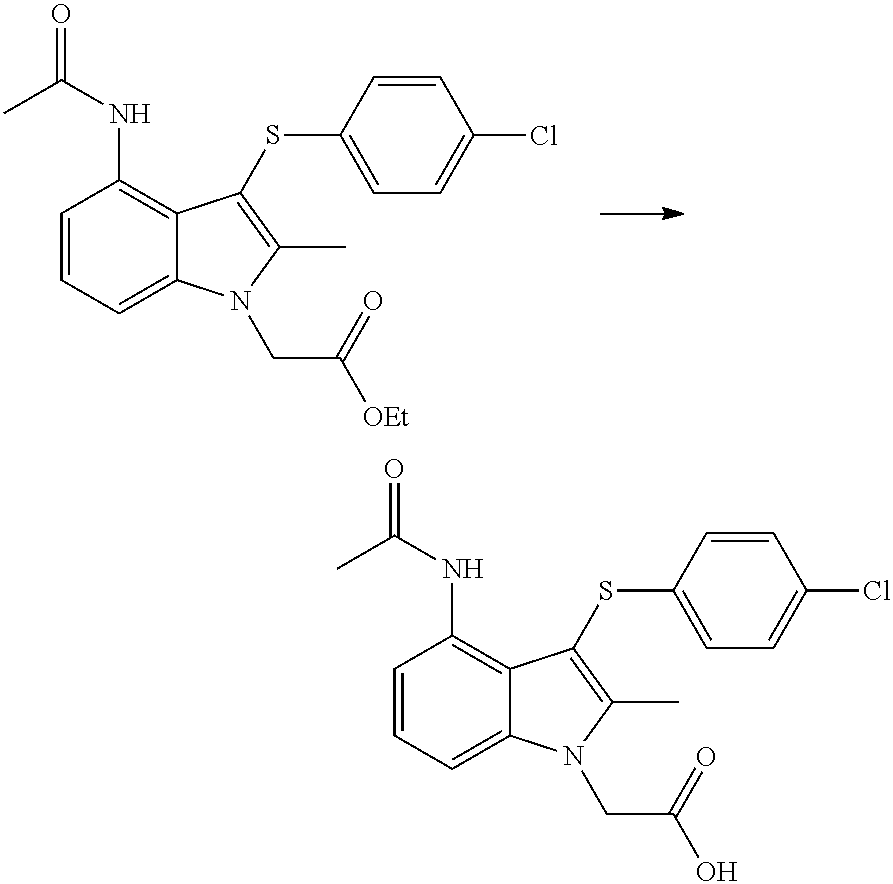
C1=CC=C2C(=C1NC(=O)C)C(SC1=CC=C(Cl)C=C1)=C(C)N2CC([OEt])=O.C1=CC=C2C(=C1NC(=O)C)C(SC1=CC=C(Cl)C=C1)=C(C)N2CC(O)=O
